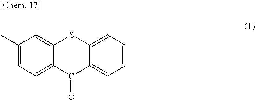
C1(C)=CC=C2C(=C1)SC1=CC=CC=C1C2=O
